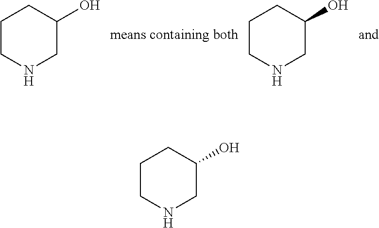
C1CNCC(O)C1.C1CNCC(O)C1.C1CNCC(O)C1
